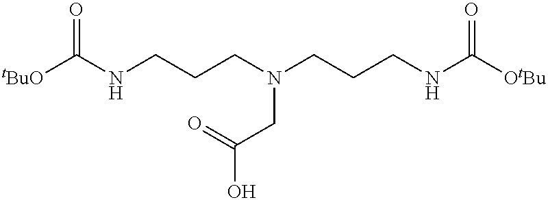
[tBuO]C(NCCCN(CCCNC([OtBu])=O)CC(O)=O)=O
